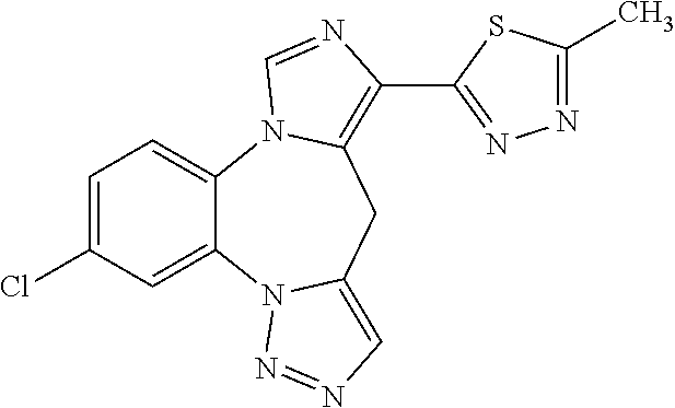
C1=C(Cl)C=C2C(=C1)N1C(=C(C3=NN=C(C)S3)N=C1)CC1=CN=NN21
